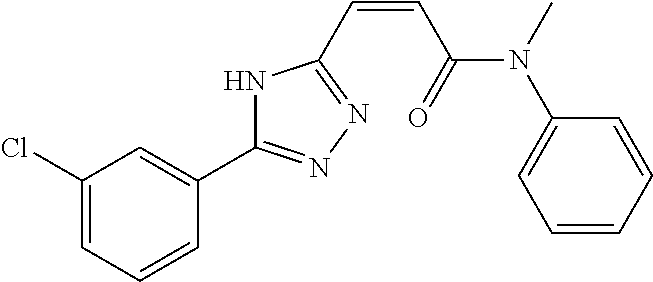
C1(Cl)=CC=CC(C2=NN=C(C=CC(N(C3=CC=CC=C3)C)=O)N2)=C1
